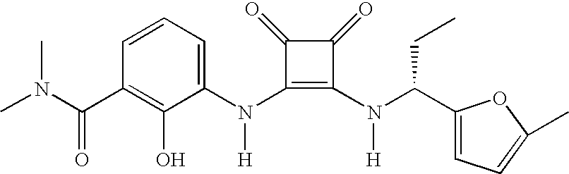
N(C1=C(N(C2=CC=CC(C(N(C)C)=O)=C2O)[H])C(=O)C1=O)([H])C(C1=CC=C(C)O1)CC
